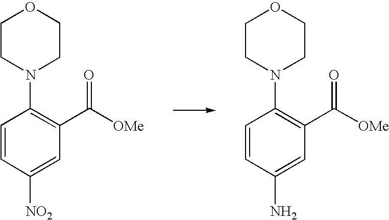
C1=CC([NO2])=CC(C([OMe])=O)=C1N1CCOCC1.C1=CC(N)=CC(C([OMe])=O)=C1N1CCOCC1
